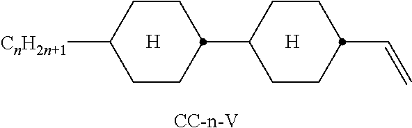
[CC-n-V].[H].[H].C1CC(C2CCC(C=C)CC2)CCC1[CnH2n+1]
